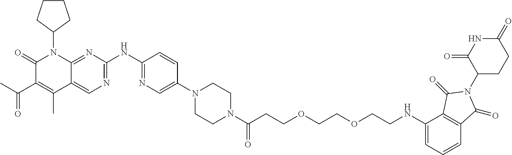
C1(=O)C(C(C)=O)=C(C)C2=CN=C(NC3=NC=C(N4CCN(C(CCOCCOCCNC5=CC=CC6=C5C(=O)N(C5CCC(=O)NC5=O)C6=O)=O)CC4)C=C3)N=C2N1C1CCCC1
